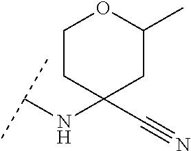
C(NC1(C#N)CC(C)OCC1)(C)C
